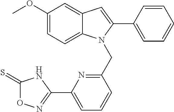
C1(OC)=CC=C2C(=C1)C=C(C1=CC=CC=C1)N2CC1=NC(C2=NOC(=S)N2)=CC=C1
